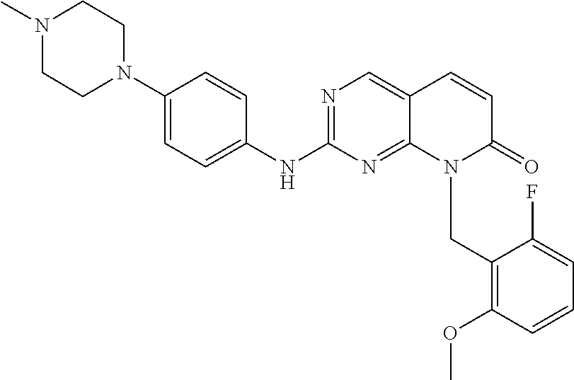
N1=C(NC2=CC=C(N3CCN(C)CC3)C=C2)N=C2C(=C1)C=CC(=O)N2CC1=C(OC)C=CC=C1F
